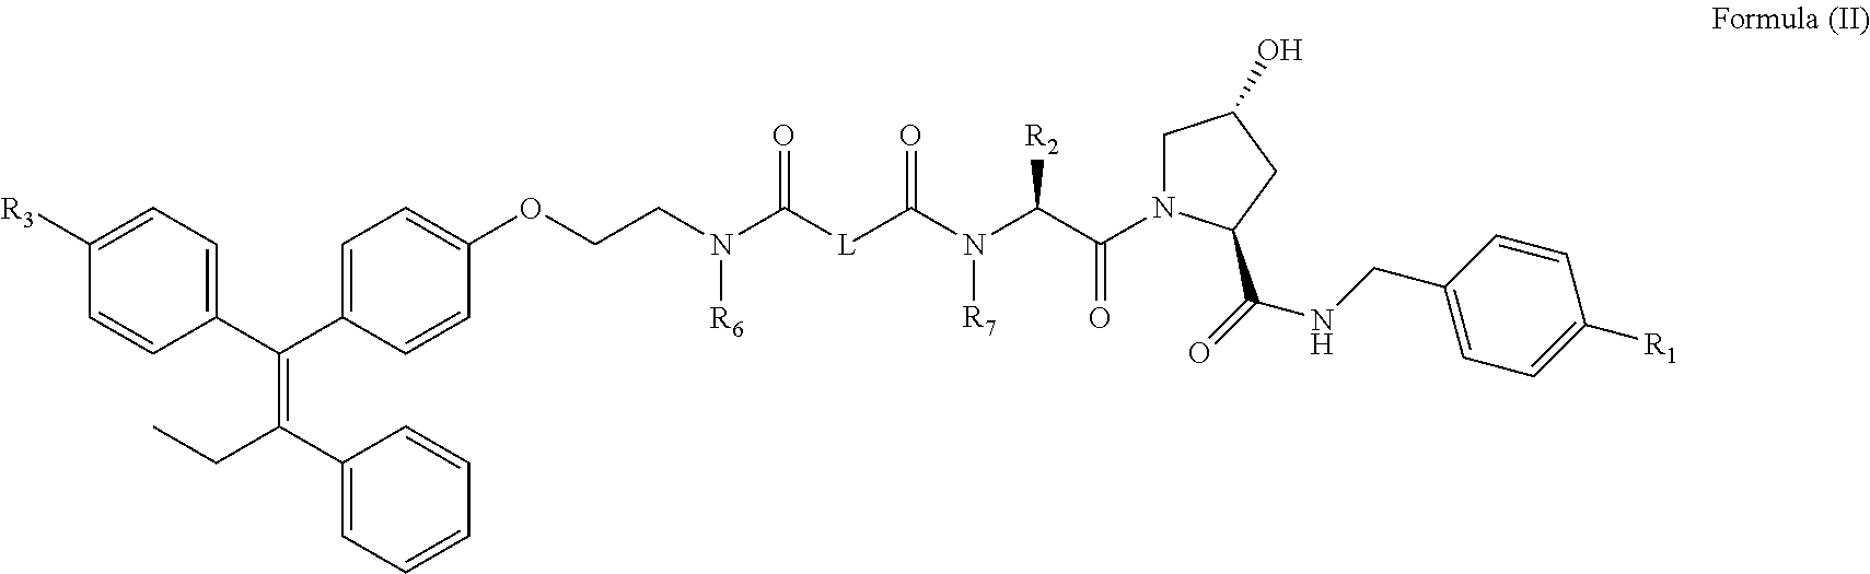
C1([R3])=CC=C(C(C2=CC=C(OCCN(C([L]C(N(C(C(N3CC(O)CC3C(NCC3=CC=C([R1])C=C3)=O)=O)[R2])[R7])=O)=O)[R6])C=C2)=C(C2=CC=CC=C2)CC)C=C1
